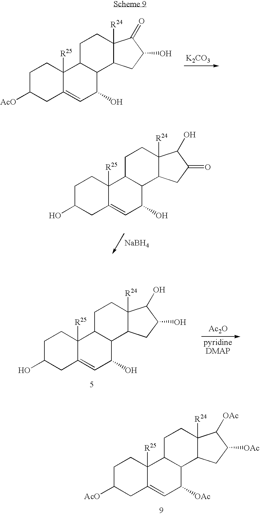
[K2CO3].C1C([AcO])CC2=CC(O)C3C(C2([R25])C1)CCC1([R24])C3CC(O)C1=O.[NaBH4].C1C(O)CC2=CC(O)C3C(C2([R25])C1)CCC1([R24])C3CC(=O)C1O.C1C([AcO])CC2=CC([OAc])C3C(C2([R25])C1)CCC1([R24])C3CC([OAc])C1[OAc].C1C(O)CC2=CC(O)C3C(C2([R25])C1)CCC1([R24])C3CC(O)C1O.[Ac2O]
